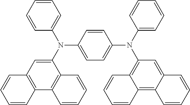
C1=CC=CC(N(C2=CC3=C(C4=C2C=CC=C4)C=CC=C3)C2=CC=C(N(C3=CC=CC=C3)C3=C4C(=C5C(=C3)C=CC=C5)C=CC=C4)C=C2)=C1
